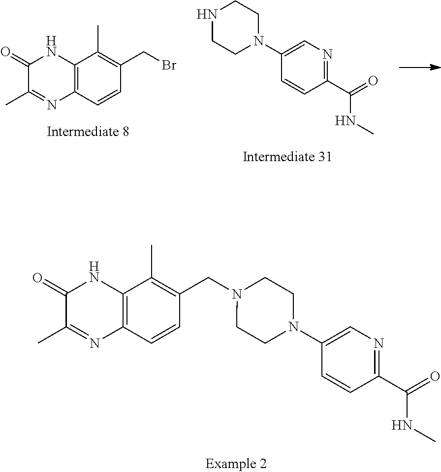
N1CCN(C2=CN=C(C(NC)=O)C=C2)CC1.C12=C(C=CC(CBr)=C1C)N=C(C)C(=O)N2.C12=C(C=CC(CN3CCN(C4=CN=C(C(NC)=O)C=C4)CC3)=C1C)N=C(C)C(=O)N2
